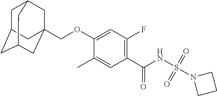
C1(C)=CC(C(NS(N2CCC2)(=O)=O)=O)=C(F)C=C1OCC12CC3CC(CC(C1)C3)C2
